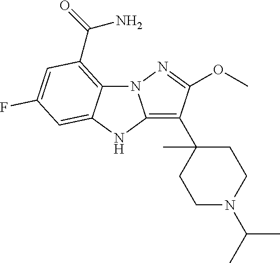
N12C3=C(C(N)=O)C=C(F)C=C3NC1=C(C1(C)CCN(C(C)C)CC1)C(OC)=N2
